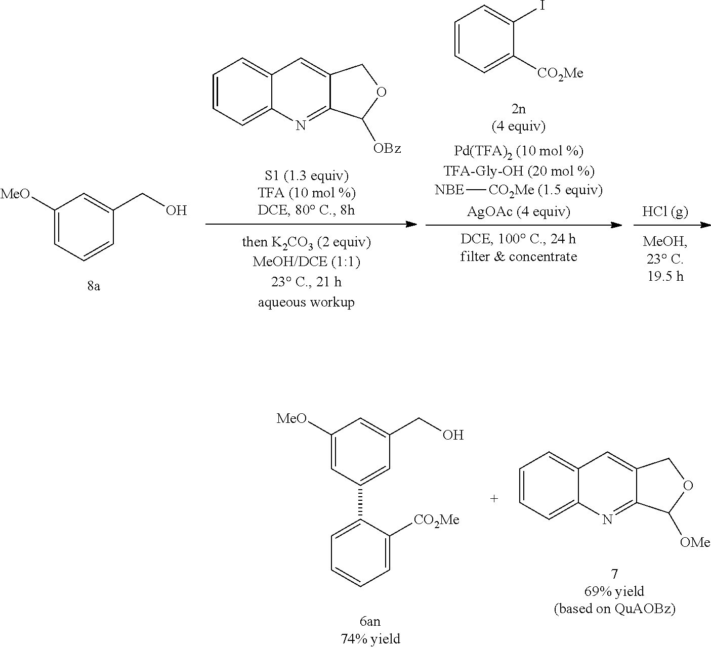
C1=CC=C([CO2Me])C(I)=C1.[NBE][CO2Me (1.5 equiv)].C1([MeO])=CC=CC(CO)=C1.C1=CC=C2C(=C1)C=C1C(=N2)C([OBz])OC1.C1([MeO])=CC(C2=CC=CC=C2[CO2Me])=CC(CO)=C1.C1=CC=C2C(=C1)C=C1C(=N2)C([OMe])OC1
